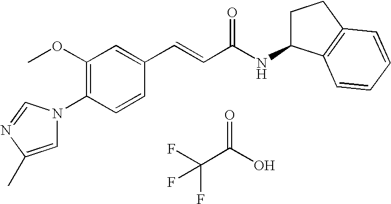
C1(OC)=C(N2C=C(C)N=C2)C=CC(C=CC(NC2CCC3=C2C=CC=C3)=O)=C1.FC(C(O)=O)(F)F
